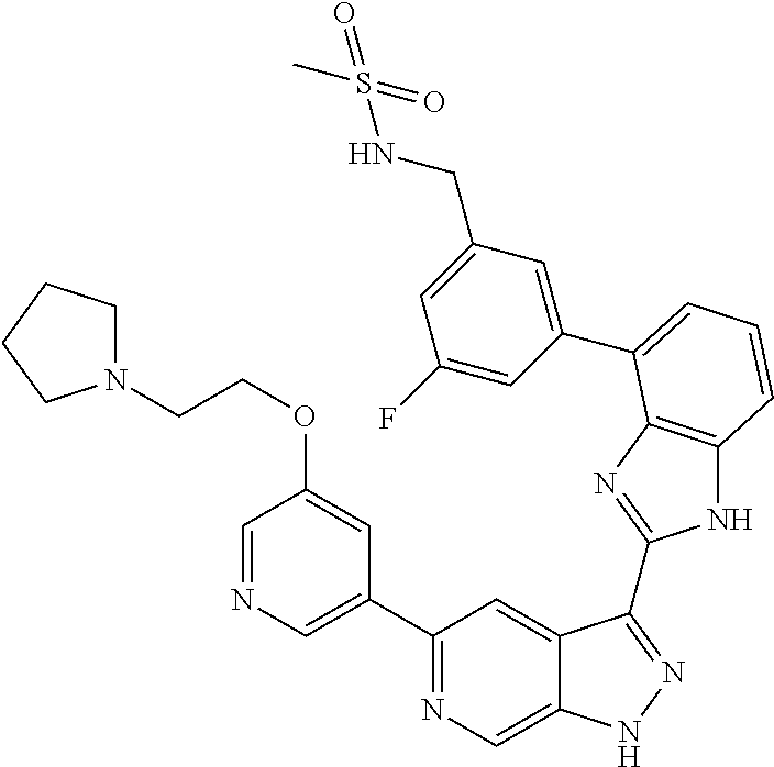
C1(C2=NC=C3C(=C2)C(C2=NC4=C(N2)C=CC=C4C2=CC(CNS(C)(=O)=O)=CC(F)=C2)=NN3)=CN=CC(OCCN2CCCC2)=C1
